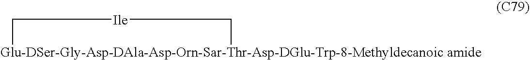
[Glu-DSer-Gly-Asp-DAla-Asp-Orn-Sar-Thr-Asp-DGlu-Trp-8-Methyldecanoic amide]1C[Ile]C1
